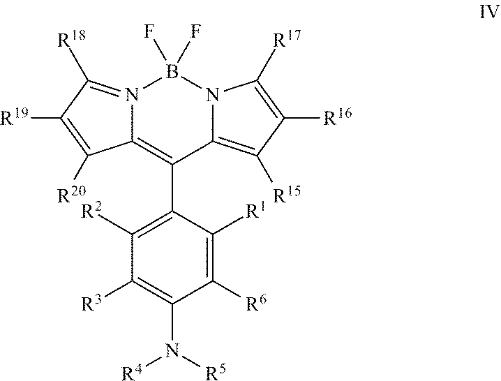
C1([R6])=C([R1])C(C2=C3N(=C([R18])C([R19])=C3[R20])B(F)(F)N3C2=C([R15])C([R16])=C3[R17])=C([R2])C([R3])=C1N([R5])[R4]
